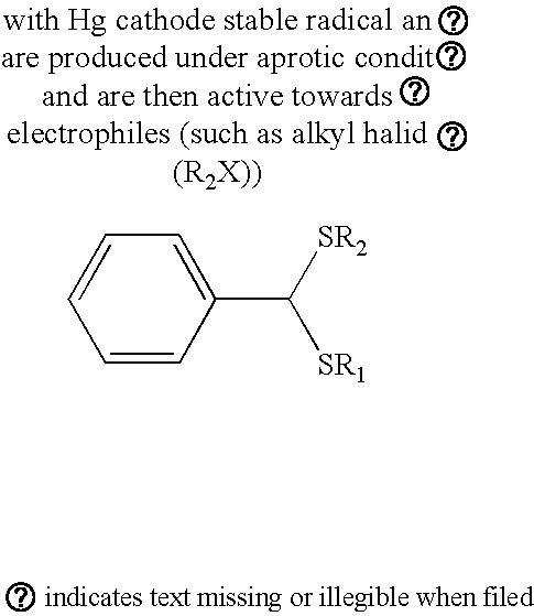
C1=CC(C([SR2])[SR1])=CC=C1
